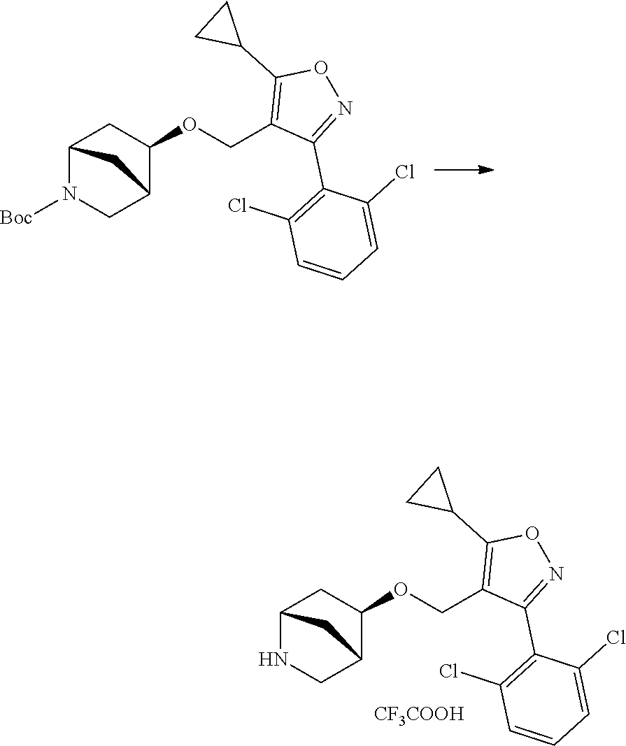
C12N([Boc])CC(C(OCC3=C(C4CC4)ON=C3C3=C(Cl)C=CC=C3Cl)C1)C2.C12NCC(C(OCC3=C(C4CC4)ON=C3C3=C(Cl)C=CC=C3Cl)C1)C2.[CF3COOH]
